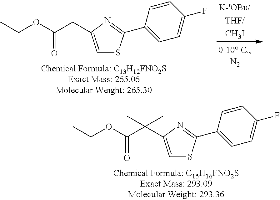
CCOC(C(C1=CSC(C2=CC=C(F)C=C2)=N1)(C)C)=O.CCOC(CC1=CSC(C2=CC=C(F)C=C2)=N1)=O
